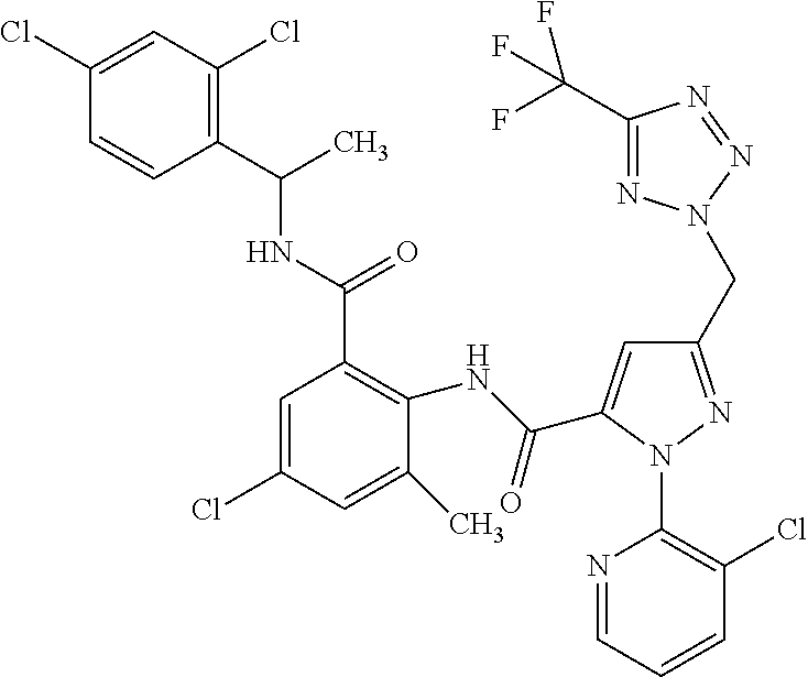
C1(Cl)=CC(Cl)=C(C(NC(C2=C(NC(=O)C3=CC(CN4N=C(C(F)(F)F)N=N4)=NN3C3=C(Cl)C=CC=N3)C(C)=CC(Cl)=C2)=O)C)C=C1
